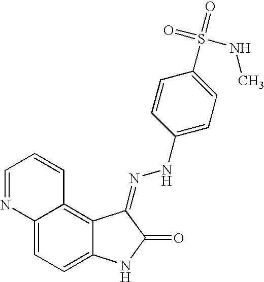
C12=CC=C3C(=C1C=CC=N2)C(=NNC1=CC=C(S(=O)(=O)NC)C=C1)C(=O)N3
